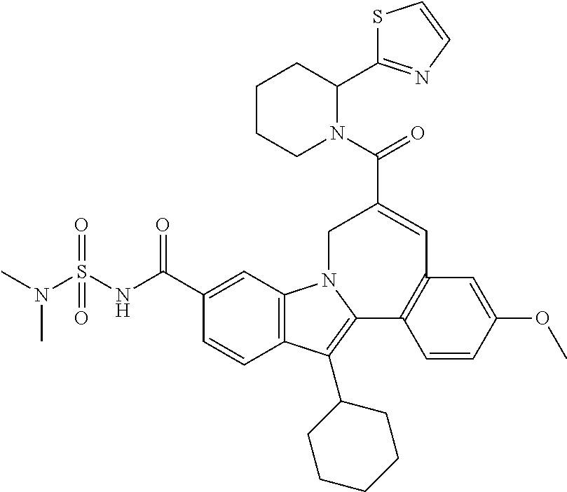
C12=C(C=C(C(NS(N(C)C)(=O)=O)=O)C=C1)N1C(=C2C2CCCCC2)C2=C(C=C(OC)C=C2)C=C(C(=O)N2C(C3=NC=CS3)CCCC2)C1
